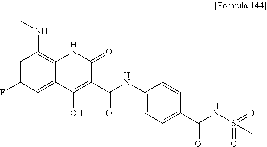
C1=C(F)C=C2C(=C1NC)NC(=O)C(C(NC1=CC=C(C(=O)NS(=O)(=O)C)C=C1)=O)=C2O
